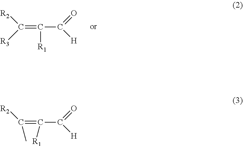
C(=C(C([H])=O)[R1])([R2])[R3].C(=C(C([H])=O)[R1])([R2])C
